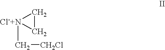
C1C[Cl-+N]1C[CH2Cl]
